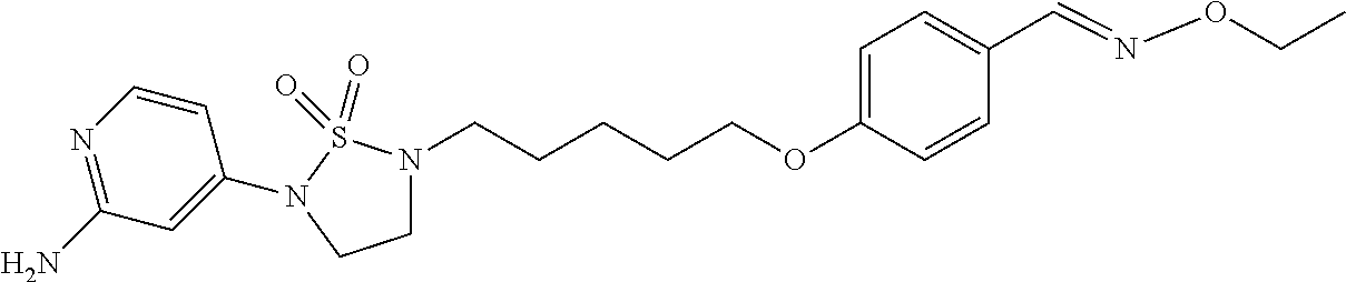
C1N(CCCCCOC2=CC=C(C=NOCC)C=C2)S(=O)(=O)N(C2=CC(N)=NC=C2)C1
